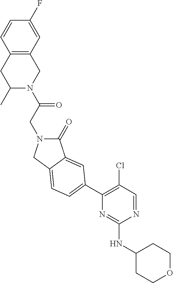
C12=C(C=C(F)C=C1)CN(C(CN1C(=O)C3=CC(C4=C(Cl)C=NC(NC5CCOCC5)=N4)=CC=C3C1)=O)C(C)C2
